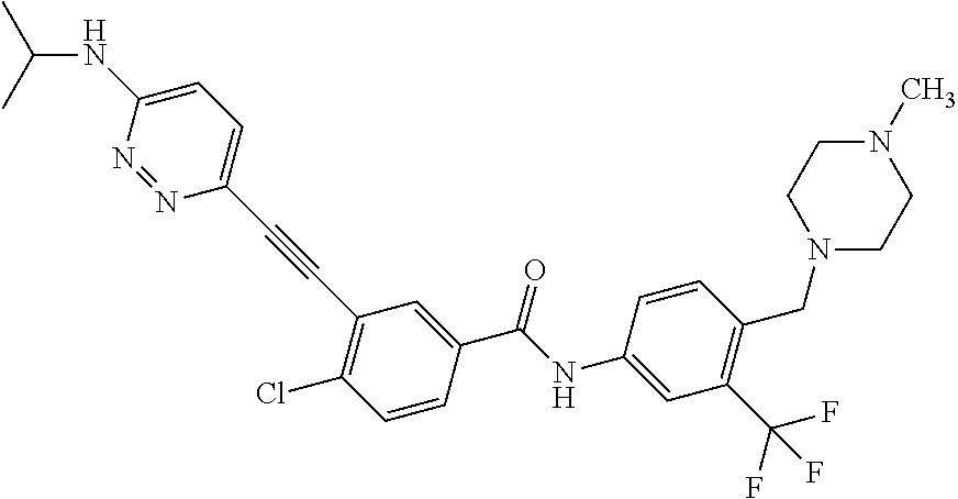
N1(C)CCN(CC2=C(C(F)(F)F)C=C(NC(C3=CC(C#CC4=CC=C(NC(C)C)N=N4)=C(Cl)C=C3)=O)C=C2)CC1
